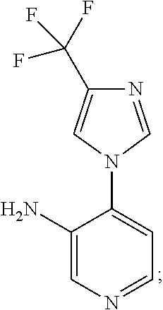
C1(N)=CN=CC=C1N1C=NC(C(F)(F)F)=C1
